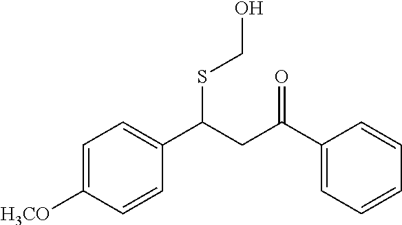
C1=C([H3CO])C=CC(C(CC(C2=CC=CC=C2)=O)SCO)=C1
